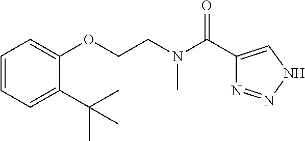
C1=CC=C(C(C)(C)C)C(OCCN(C(C2=CNN=N2)=O)C)=C1
